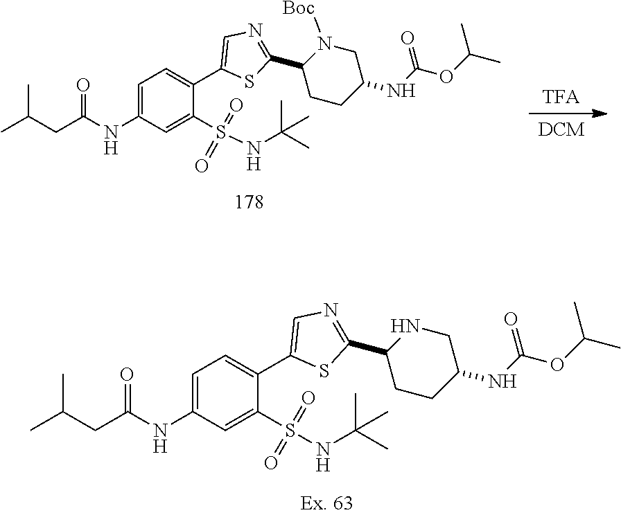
C1=C(NC(CC(C)C)=O)C=C(S(=O)(=O)NC(C)(C)C)C(C2=CN=C(C3CCC(NC(OC(C)C)=O)CN3)S2)=C1.C1=C(NC(CC(C)C)=O)C=C(S(=O)(=O)NC(C)(C)C)C(C2=CN=C(C3CCC(NC(OC(C)C)=O)CN3[Boc])S2)=C1
